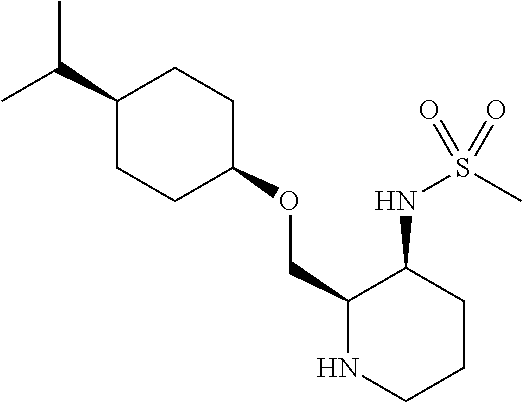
C(C1CCC(OCC2NCCCC2NS(C)(=O)=O)CC1)(C)C
